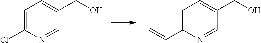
C1=C(Cl)N=CC(CO)=C1.C1=C(C=C)N=CC(CO)=C1
